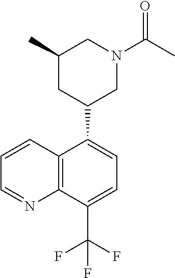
C1(C2CN(C(C)=O)CC(C)C2)=CC=C(C(F)(F)F)C2=C1C=CC=N2
